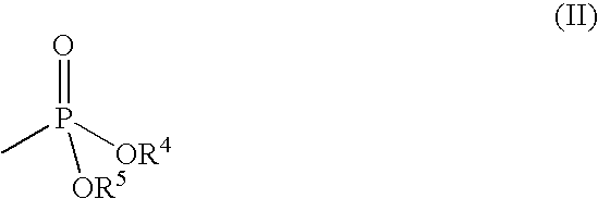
CP([OR4])(=O)[OR5]
